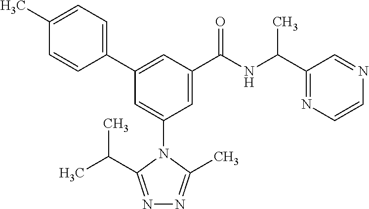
C1(C2=CC(C(NC(C3=NC=CN=C3)C)=O)=CC(N3C(C)=NN=C3C(C)C)=C2)=CC=C(C)C=C1
